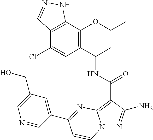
C12=C(C(OCC)=C(C(C)NC(=O)C3=C4N(N=C3N)C=CC(C3=CC(CO)=CN=C3)=N4)C=C1Cl)NN=C2
